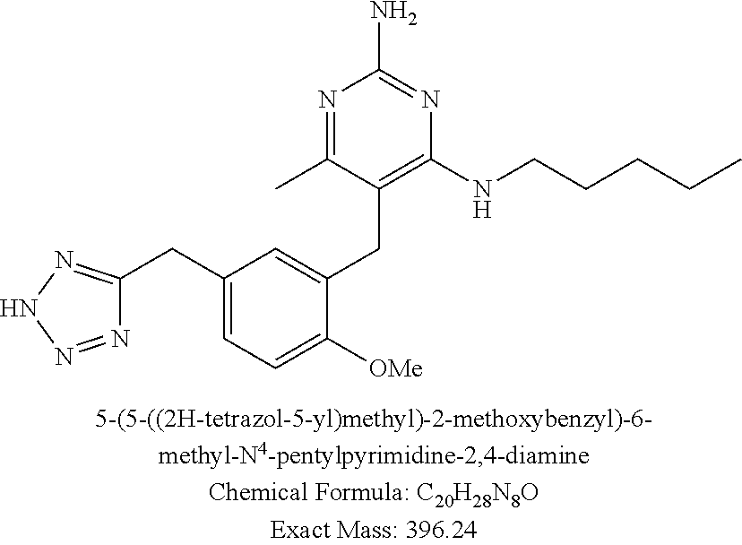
C1(CC2=CC=C([OMe])C(CC3=C(NCCCCC)N=C(N)N=C3C)=C2)=NNN=N1
